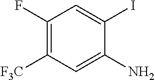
C1(F)=C([F3C])C=C(N)C(I)=C1
